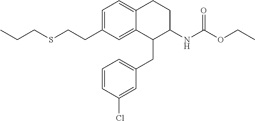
C1=C(CCSCCC)C=C2C(=C1)CCC(NC(OCC)=O)C2CC1=CC=CC(Cl)=C1
